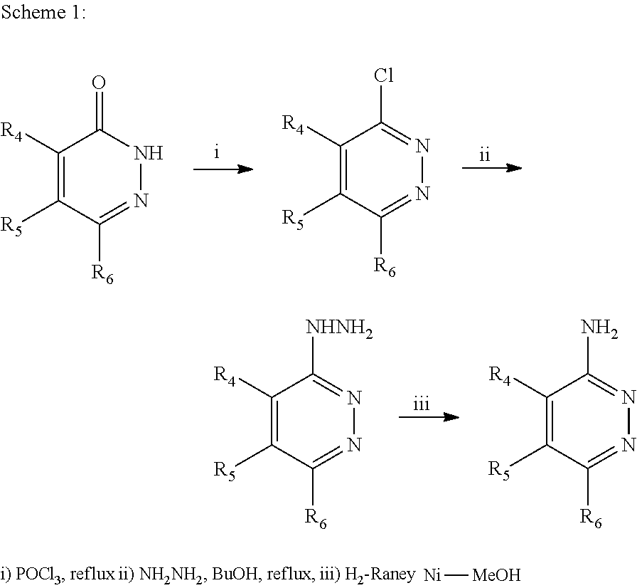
C1([R4])=C([R5])C([R6])=NNC1=O.C1([R4])=C([R5])C([R6])=NN=C1Cl.C1([R4])=C([R5])C([R6])=NN=C1[NHNH2].C1([R4])=C([R5])C([R6])=NN=C1N.[Ni][MeOH]
